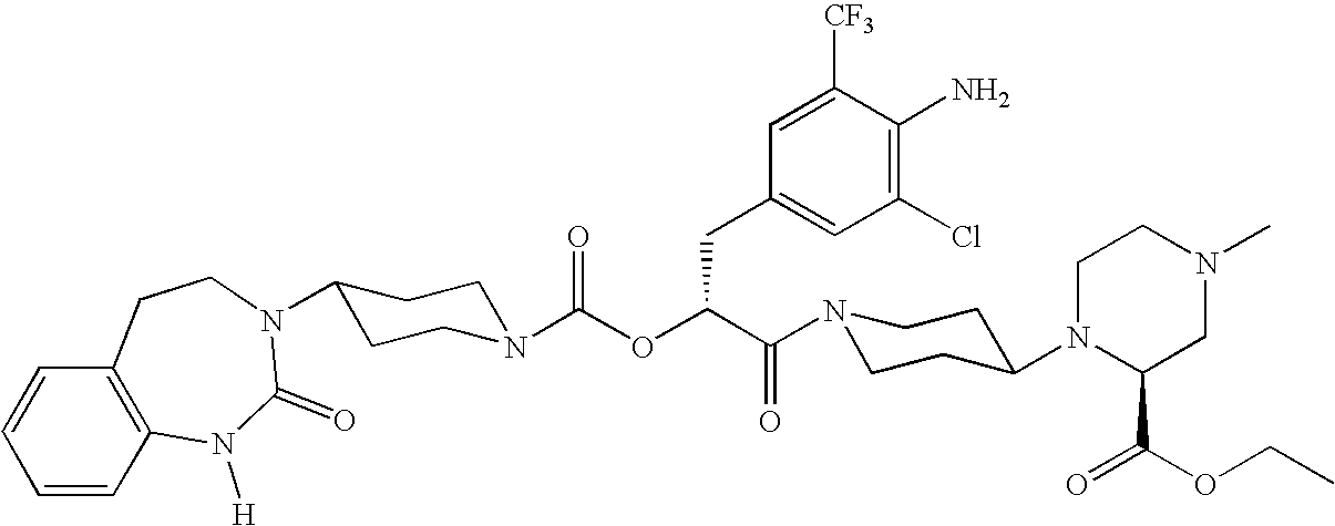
C1(Cl)=C(N)C([CF3])=CC(CC(OC(=O)N2CCC(N3C(=O)N([H])C4=C(C=CC=C4)CC3)CC2)C(=O)N2CCC(N3CCN(C)CC3C(OCC)=O)CC2)=C1
